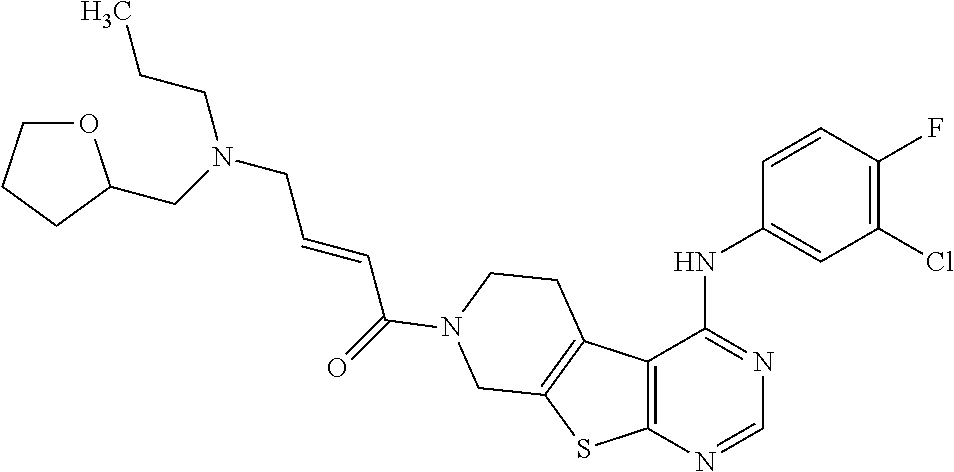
N(CC=CC(=O)N1CCC2=C(SC3=C2C(NC2=CC(Cl)=C(F)C=C2)=NC=N3)C1)(CCC)CC1OCCC1
